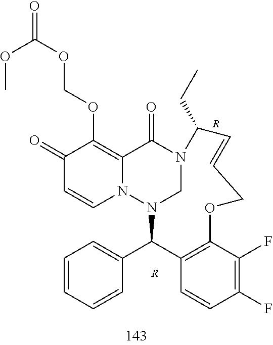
C1(=O)C=CN2C(=C1OCOC(=O)OC)C(=O)N1CN2C(C2=CC=CC=C2)C2=C(C(F)=C(F)C=C2)OCC=CC1CC.[R].[R]
